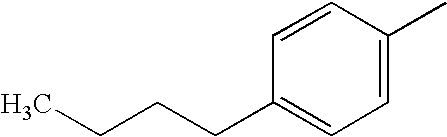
C1=CC(C)=CC=C1CCCC
